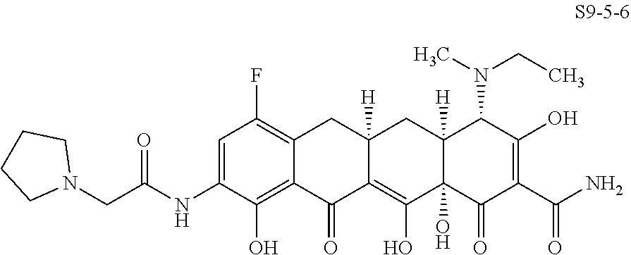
C1=C(NC(CN2CCCC2)=O)C(O)=C2C(=C1F)CC1([H])C(=C(O)C3(O)C([H])(C1)C(N(CC)C)C(O)=C(C(=O)N)C3=O)C2=O
